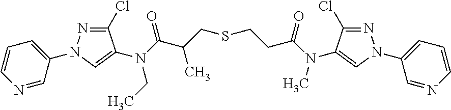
C1(Cl)=NN(C2=CC=CN=C2)C=C1N(C(C(CSCCC(N(C1=CN(C2=CC=CN=C2)N=C1Cl)C)=O)C)=O)CC
